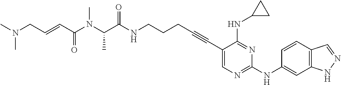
C(C(NCCCC#CC1=CN=C(NC2=CC3=C(C=C2)C=NN3)N=C1NC1CC1)=O)(N(C(C=CCN(C)C)=O)C)C
